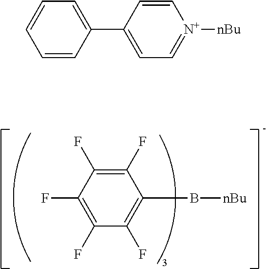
C1(F)=C(F)C(F)=C(B[nBu])C(F)=C1F.C1(C2=CC=[N+]([nBu])C=C2)=CC=CC=C1
